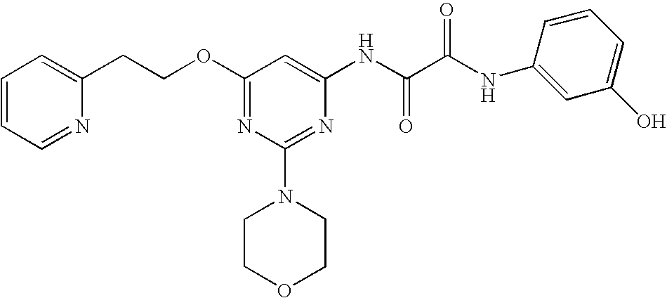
C1=CC=NC(CCOC2=NC(N3CCOCC3)=NC(NC(C(NC3=CC(O)=CC=C3)=O)=O)=C2)=C1
